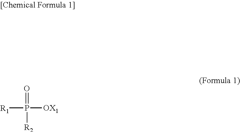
O=P([OX1])([R1])[R2]
